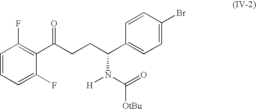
C1=CC=C(F)C(C(CCC(C2=CC=C(Br)C=C2)N(C(=O)[OtBu])[H])=O)=C1F
